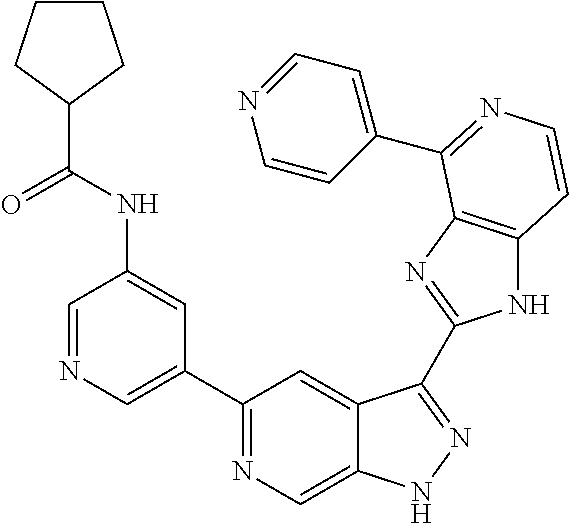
C1=NC=C(C2=NC=C3C(=C2)C(C2=NC4=C(N2)C=CN=C4C2=CC=NC=C2)=NN3)C=C1NC(C1CCCC1)=O
